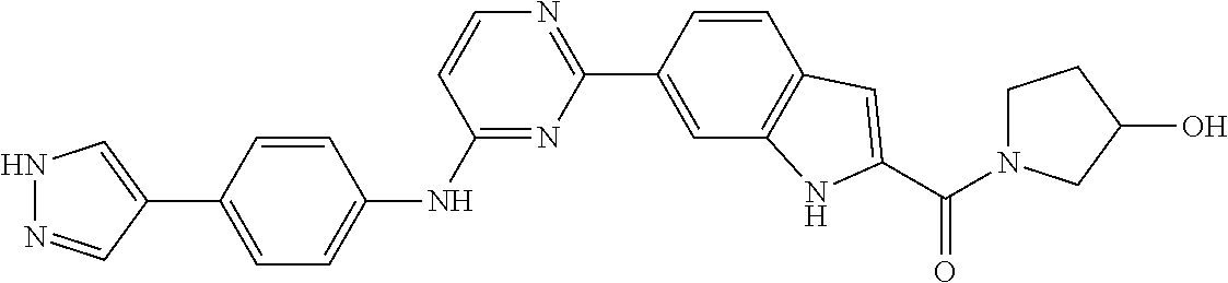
C1=CC(C2=NC=CC(NC3=CC=C(C4=CNN=C4)C=C3)=N2)=CC2=C1C=C(C(=O)N1CCC(O)C1)N2
